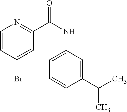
C(C)(C)C1=CC(NC(C2=NC=CC(Br)=C2)=O)=CC=C1
